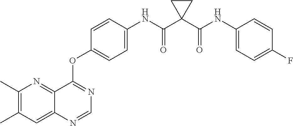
C1(C)=C(C)C=C2C(=N1)C(OC1=CC=C(NC(C3(C(NC4=CC=C(F)C=C4)=O)CC3)=O)C=C1)=NC=N2
